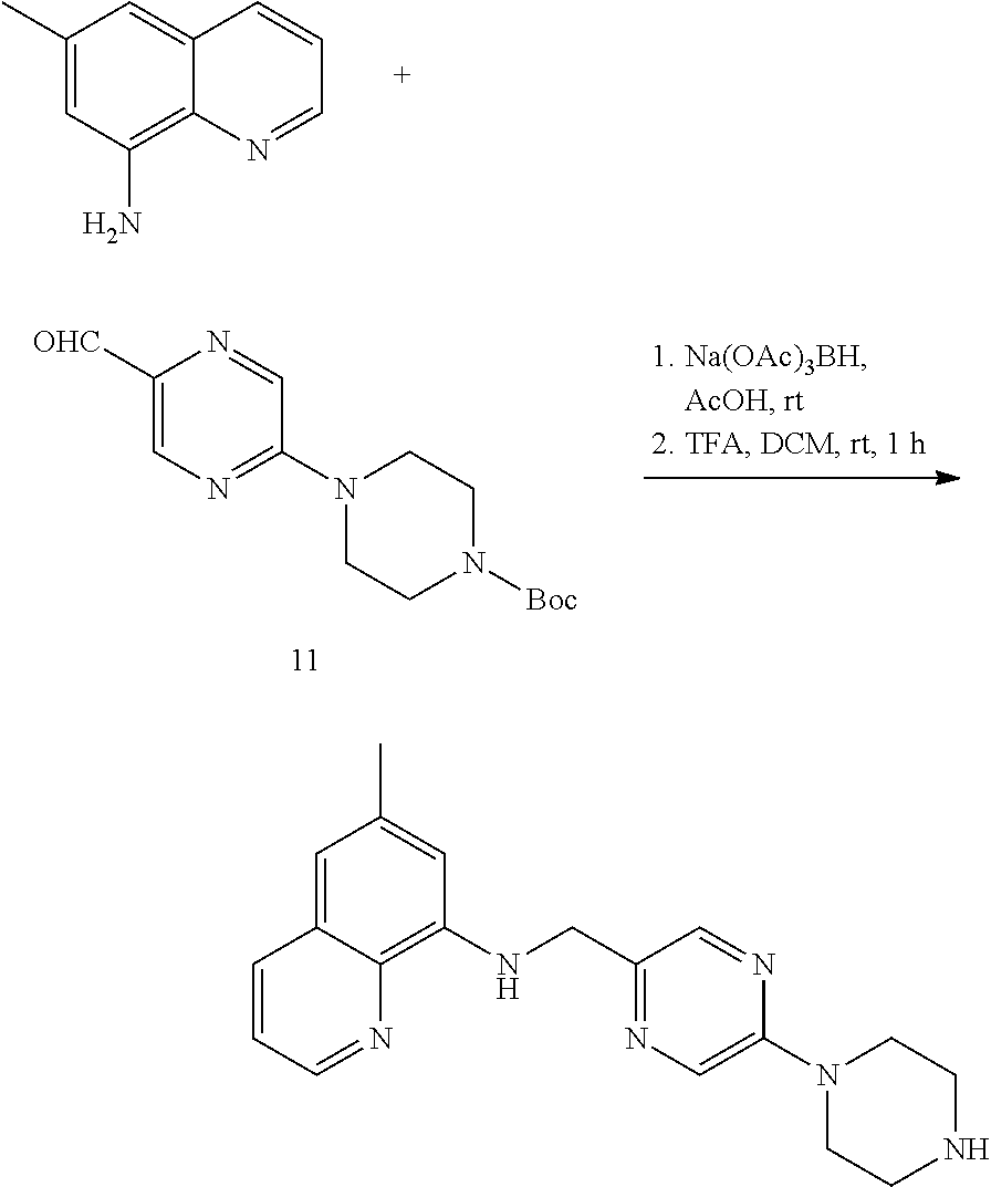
C1(C)=CC(N)=C2C(=C1)C=CC=N2.C1([OHC])=CN=C(N2CCN([Boc])CC2)C=N1.C1=C2C(=C(NCC3=NC=C(N4CCNCC4)N=C3)C=C1C)N=CC=C2
